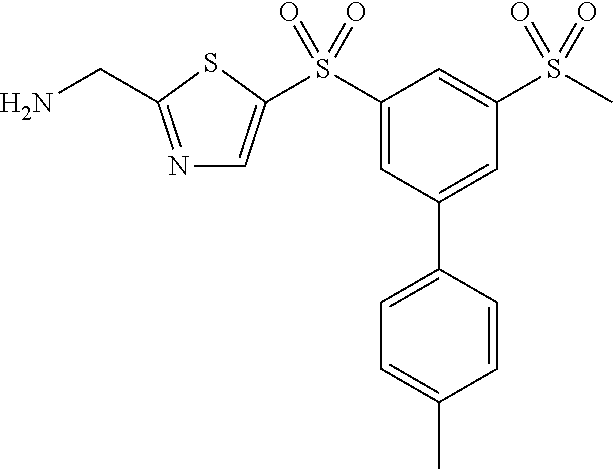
N1=C(CN)SC(S(C2=CC(C3=CC=C(C)C=C3)=CC(S(C)(=O)=O)=C2)(=O)=O)=C1
